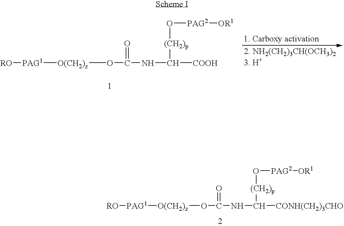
[RO][PAG1][O(CH2)z]OC(=O)NC([(CH2)p]O[PAG2][OR1])[COOH].[RO][PAG1][O(CH2)z]OC(=O)NC([(CH2)p]O[PAG2][OR1])[CONH(CH2)3CHO]
